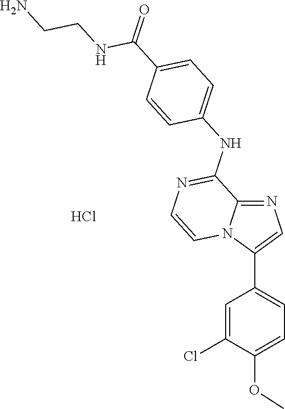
C1=CC(NC2=NC=CN3C2=NC=C3C2=CC=C(OC)C(Cl)=C2)=CC=C1C(NCCN)=O.Cl
